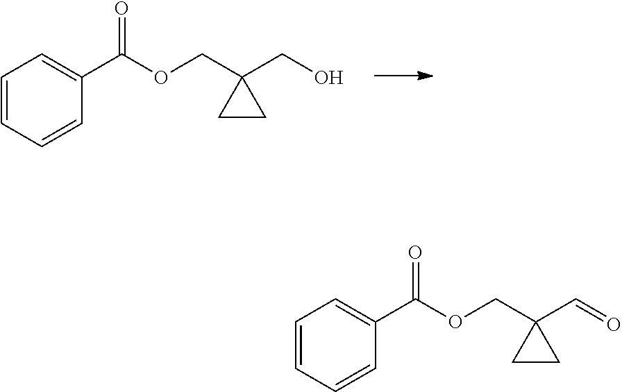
O(CC1(CO)CC1)C(C1=CC=CC=C1)=O.O(CC1(C=O)CC1)C(C1=CC=CC=C1)=O
